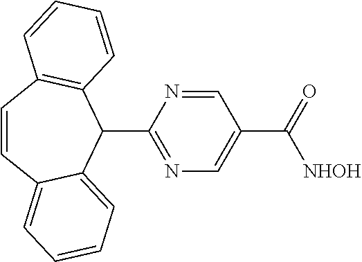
C1=CC2=CC=CC=C2C(C2=NC=C(C(=O)[NHOH])C=N2)C2=C1C=CC=C2
